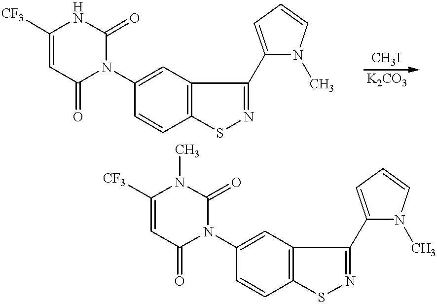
C1([CF3])=CC(=O)N(C2=CC3=C(C=C2)SN=C3C2=CC=CN2C)C(=O)N1.C1([CF3])=CC(=O)N(C2=CC3=C(C=C2)SN=C3C2=CC=CN2C)C(=O)N1C
